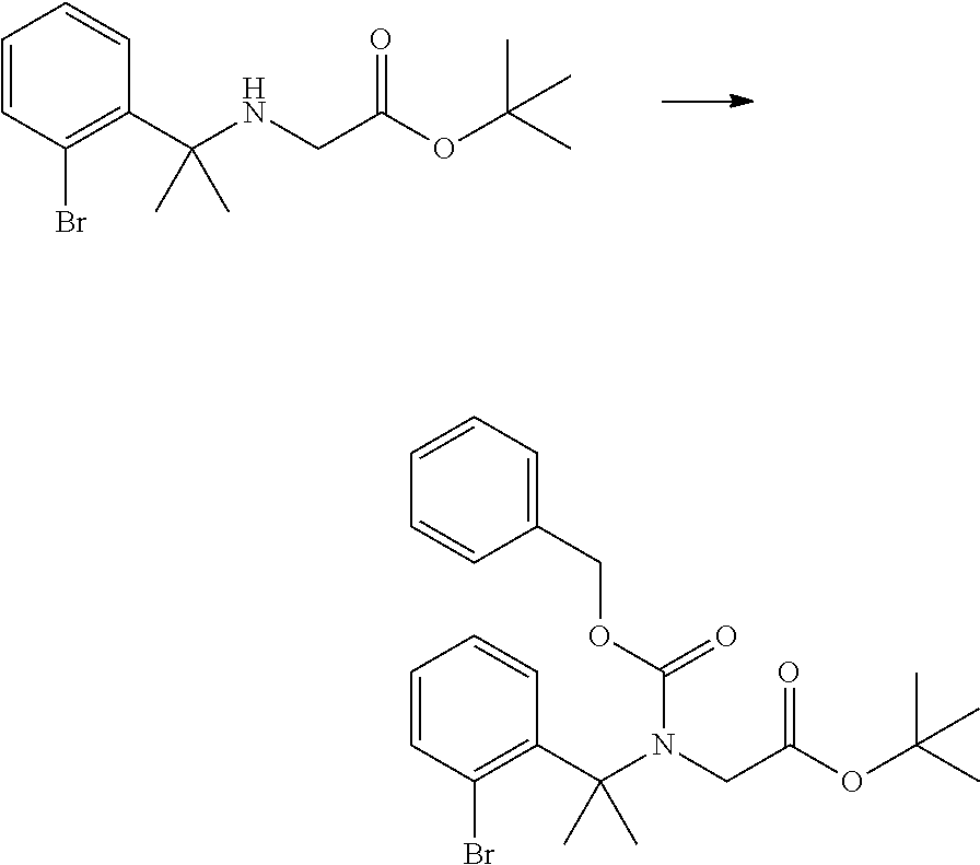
C1=CC(Br)=C(C(NCC(OC(C)(C)C)=O)(C)C)C=C1.C1=CC(Br)=C(C(N(CC(OC(C)(C)C)=O)C(OCC2=CC=CC=C2)=O)(C)C)C=C1
